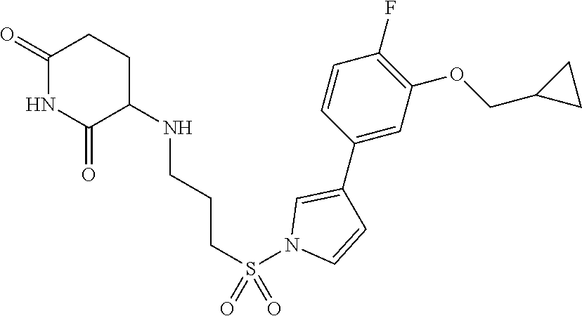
C1(=O)NC(=O)C(NCCCS(N2C=CC(C3=CC(OCC4CC4)=C(F)C=C3)=C2)(=O)=O)CC1
